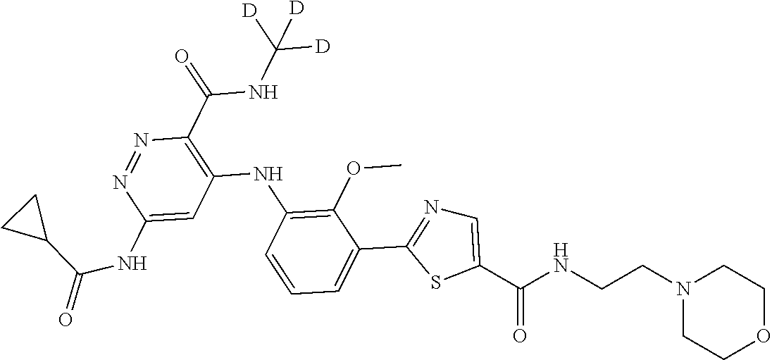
C1(C(NC([D])([D])[D])=O)=C(NC2=C(OC)C(C3=NC=C(C(NCCN4CCOCC4)=O)S3)=CC=C2)C=C(NC(=O)C2CC2)N=N1
